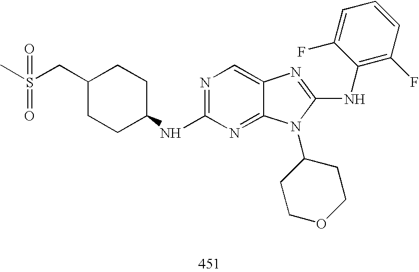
N1=C(NC2CCC(CS(C)(=O)=O)CC2)N=C2C(=C1)N=C(NC1=C(F)C=CC=C1F)N2C1CCOCC1
